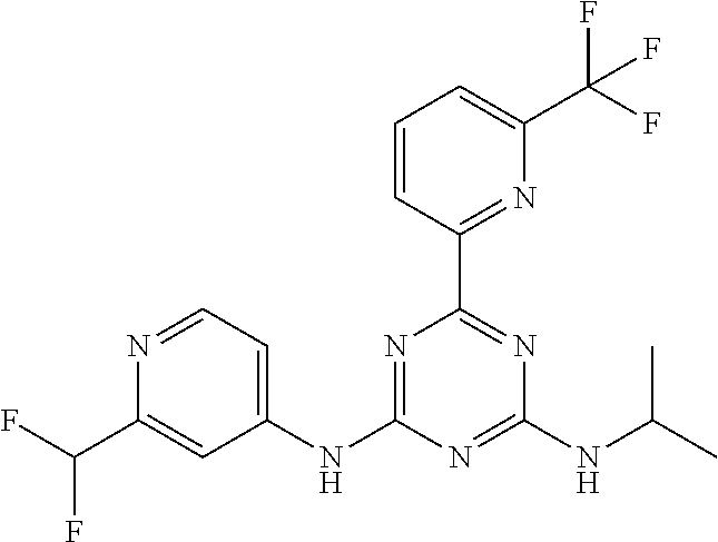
N1=CC=C(NC2=NC(C3=NC(C(F)(F)F)=CC=C3)=NC(NC(C)C)=N2)C=C1C(F)F
